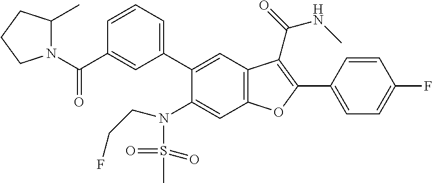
C1=CC(C2=C(C(=O)NC)C3=C(C=C(N(S(=O)(=O)C)CCF)C(C4=CC=CC(C(N5C(C)CCC5)=O)=C4)=C3)O2)=CC=C1F
